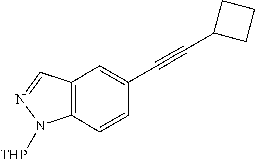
C12=C(C=CC(C#CC3CCC3)=C1)N([THP])N=C2
